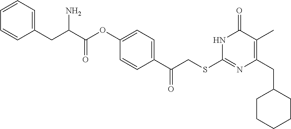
N1C(SCC(C2=CC=C(OC(C(CC3=CC=CC=C3)N)=O)C=C2)=O)=NC(CC2CCCCC2)=C(C)C1=O
